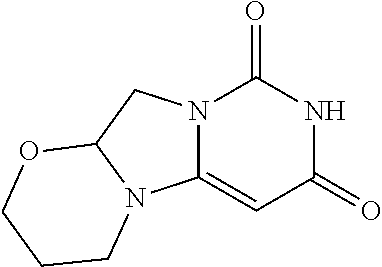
N12C(=CC(=O)NC1=O)N1C(C2)OCCC1
